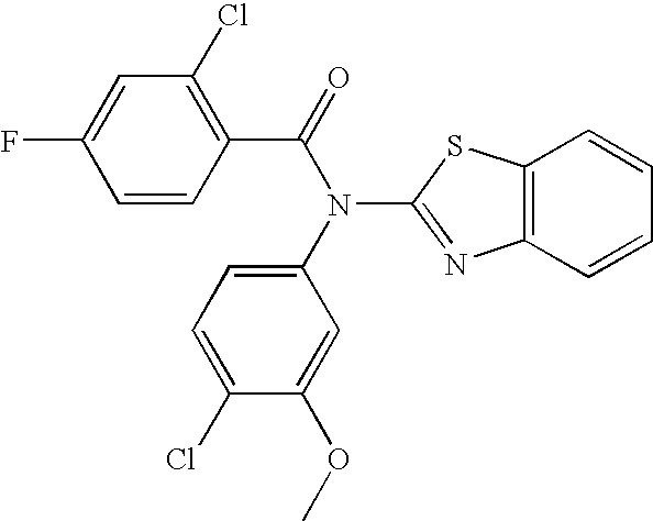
C1=CC(C(=O)N(C2=CC=C(Cl)C(OC)=C2)C2=NC3=C(S2)C=CC=C3)=C(Cl)C=C1F
